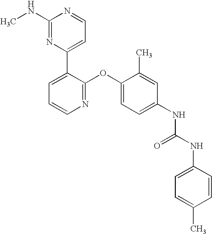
C1(NC)=NC(C2=CC=CN=C2OC2=CC=C(NC(NC3=CC=C(C)C=C3)=O)C=C2C)=CC=N1
